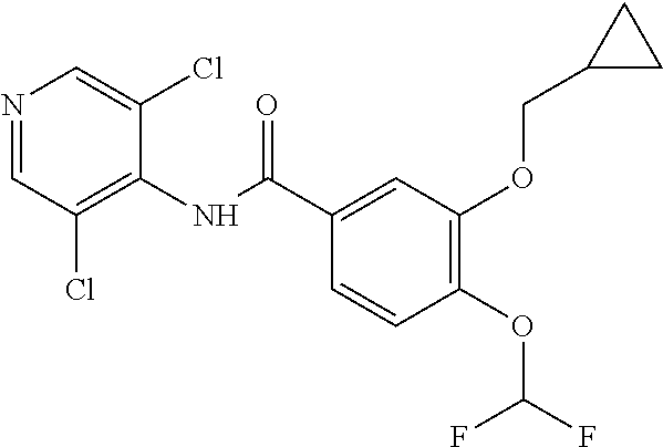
N1=CC(Cl)=C(NC(C2=CC(OCC3CC3)=C(OC(F)F)C=C2)=O)C(Cl)=C1
